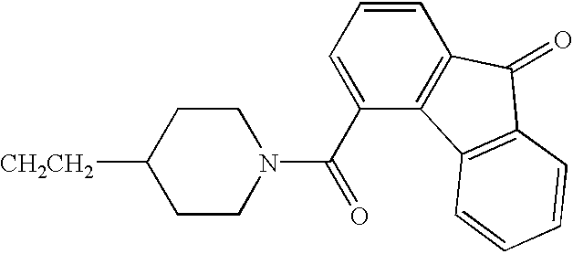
C1CN(C(C2=CC=CC3=C2C2=C(C3=O)C=CC=C2)=O)CCC1[CH2CH2]
